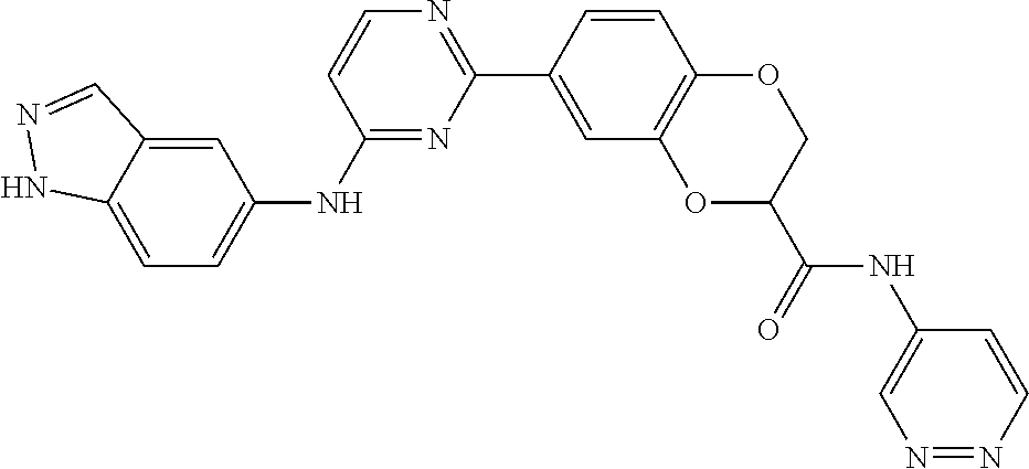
C1(C2=CC3=C(C=C2)OCC(C(=O)NC2=CN=NC=C2)O3)=NC=CC(NC2=CC=C3C(=C2)C=NN3)=N1
